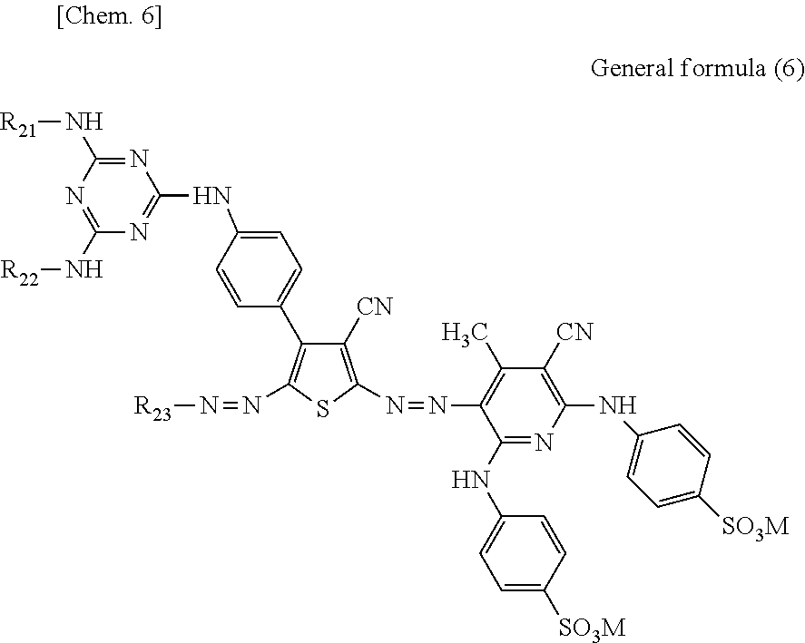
C1(NC2=CC=C(C3=C(N=N[R23])SC(N=NC4=C(C)C([CN])=C(NC5=CC=C([SO3M])C=C5)N=C4NC4=CC=C([SO3M])C=C4)=C3[CN])C=C2)=NC(N[R22])=NC(N[R21])=N1
